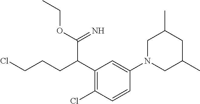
C1(C(CCCCl)C(=N)OCC)=C(Cl)C=CC(N2CC(C)CC(C)C2)=C1
